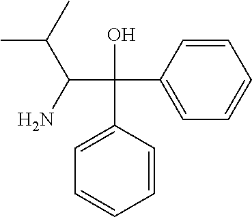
C(C(O)(C1=CC=CC=C1)C1=CC=CC=C1)(N)C(C)C
